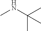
CNC(C)(C)C
